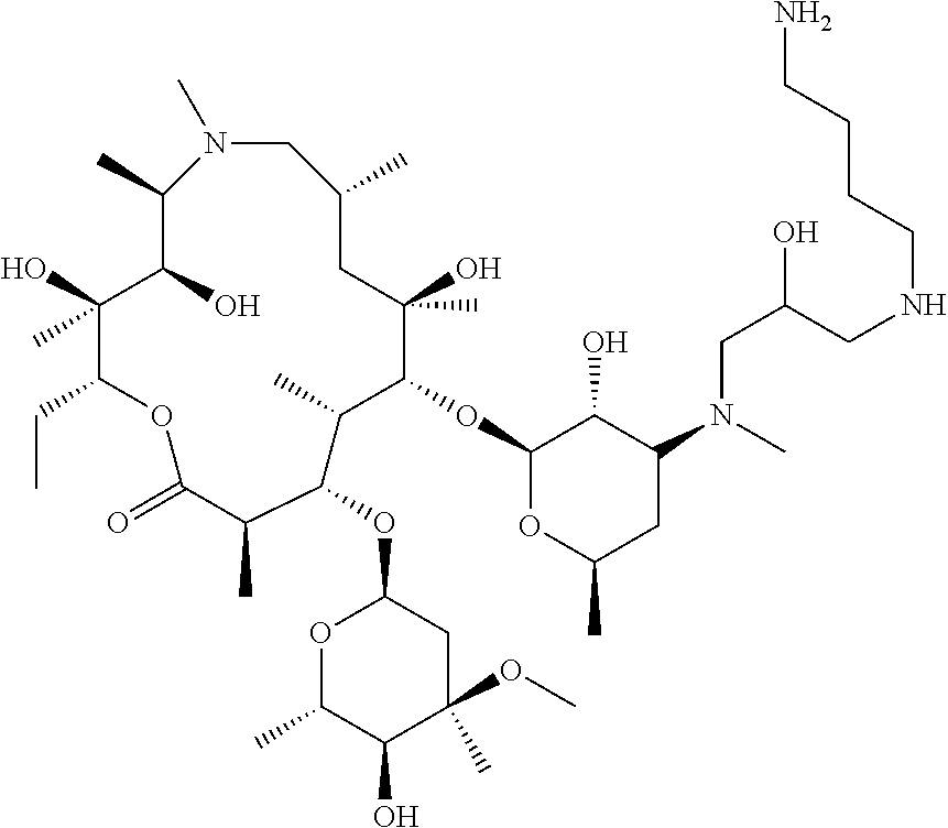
N1(C)CC(C)CC(O)(C)C(OC2OC(C)CC(N(CC(CNCCCCN)O)C)C2O)C(C)C(OC2OC(C)C(O)C(C)(OC)C2)C(C)C(=O)OC(CC)C(O)(C)C(O)C1C
